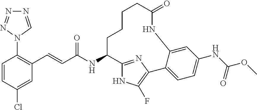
C1=CC(Cl)=CC(C=CC(NC2C3=NC(=C(F)N3)C3=CC=C(NC(OC)=O)C=C3NC(=O)CCCC2)=O)=C1N1C=NN=N1
